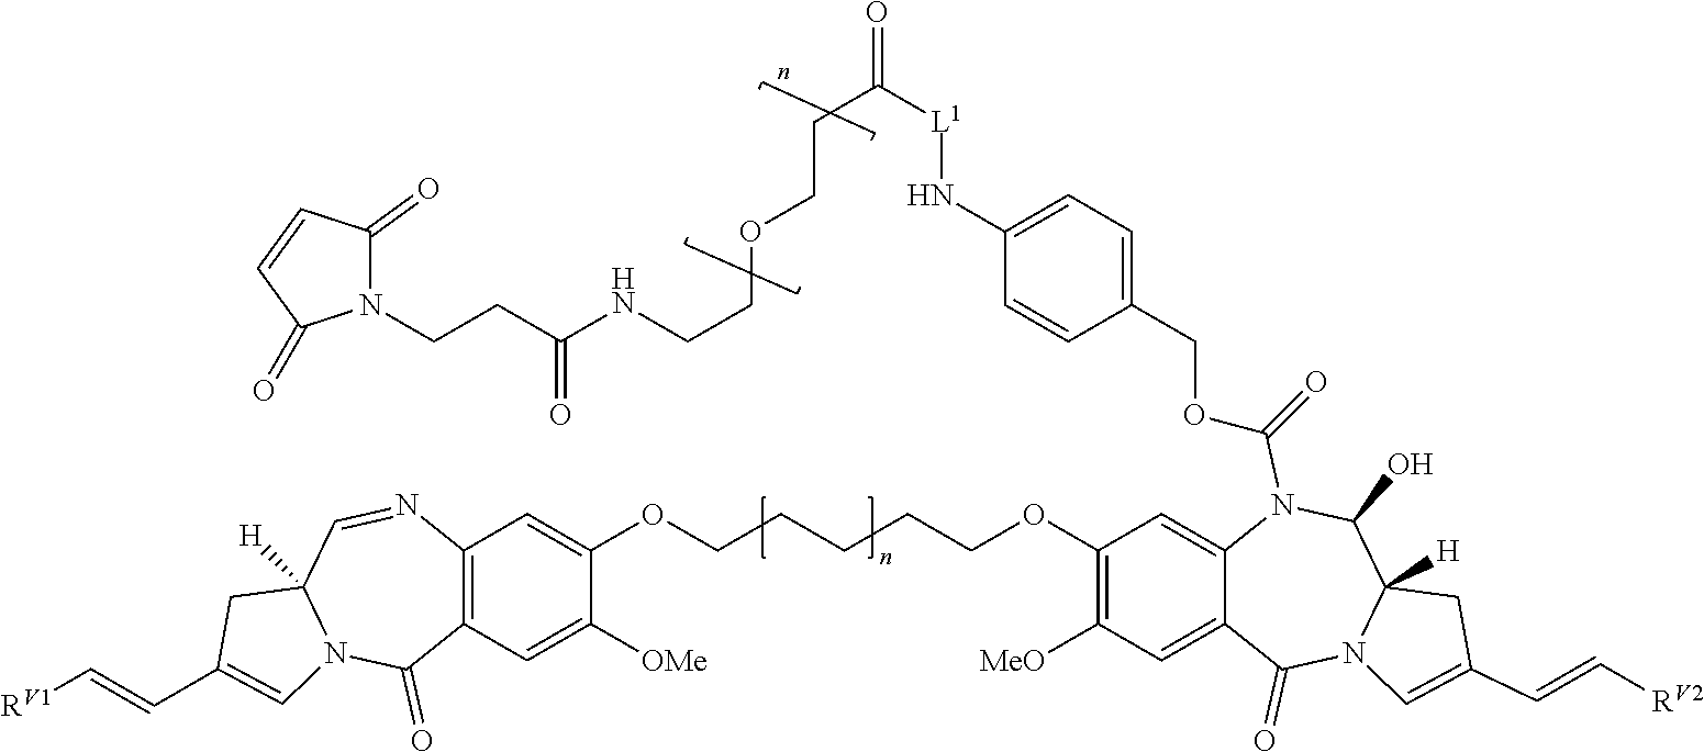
C12=C(C=C(OCCCCCOC3=C([MeO])C=C4C(=C3)N(C(OCC3=CC=C(N[L1]C(CCOCCNC(CCN5C(=O)C=CC5=O)=O)=O)C=C3)=O)C(O)C3([H])N(C4=O)C=C(C=C[RV2])C3)C([OMe])=C1)N=CC1([H])N(C2=O)C=C(C=C[RV1])C1
